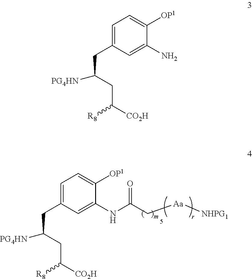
C1(CC([PG4HN])CC([CO2H])[R8])=CC=C([OP1])C(NC(=O)C[Aa][NHPG1])=C1.C1(CC([PG4HN])CC([CO2H])[R8])=CC=C([OP1])C(N)=C1
